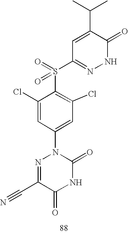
C1(Cl)=CC(N2N=C(C#N)C(=O)NC2=O)=CC(Cl)=C1S(C1=NNC(=O)C(C(C)C)=C1)(=O)=O
